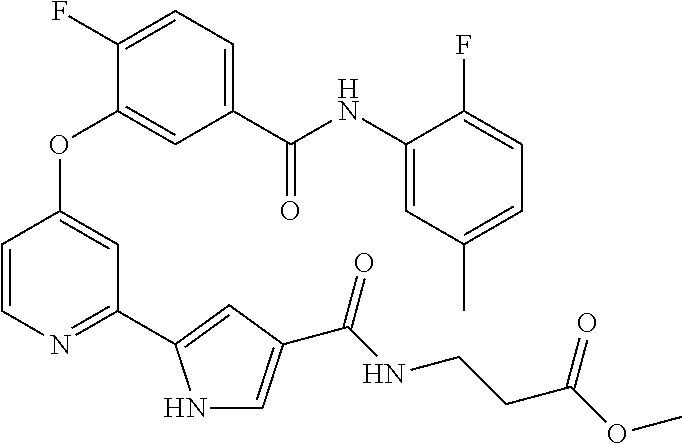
C1=C(C(NC2=CC(C)=CC=C2F)=O)C=C(OC2=CC(C3=CC(C(NCCC(OC)=O)=O)=CN3)=NC=C2)C(F)=C1
